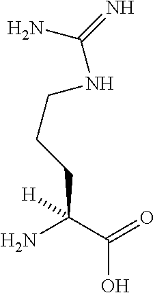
NC(C(O)=O)([H])CCCNC(=N)N
